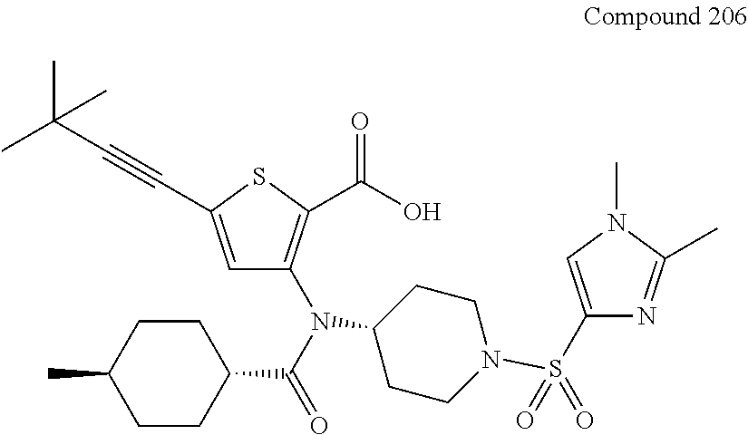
C1(N(C(=O)C2CCC(C)CC2)C2=C(C(O)=O)SC(C#CC(C)(C)C)=C2)CCN(S(C2=CN(C)C(C)=N2)(=O)=O)CC1
